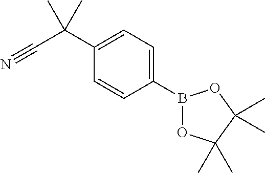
C1(B2OC(C)(C)C(C)(C)O2)=CC=C(C(C#N)(C)C)C=C1
